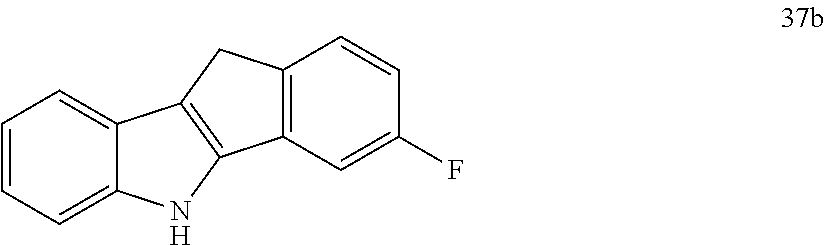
C1=CC=C2C(=C1)C1=C(N2)C2=C(C1)C=CC(F)=C2
